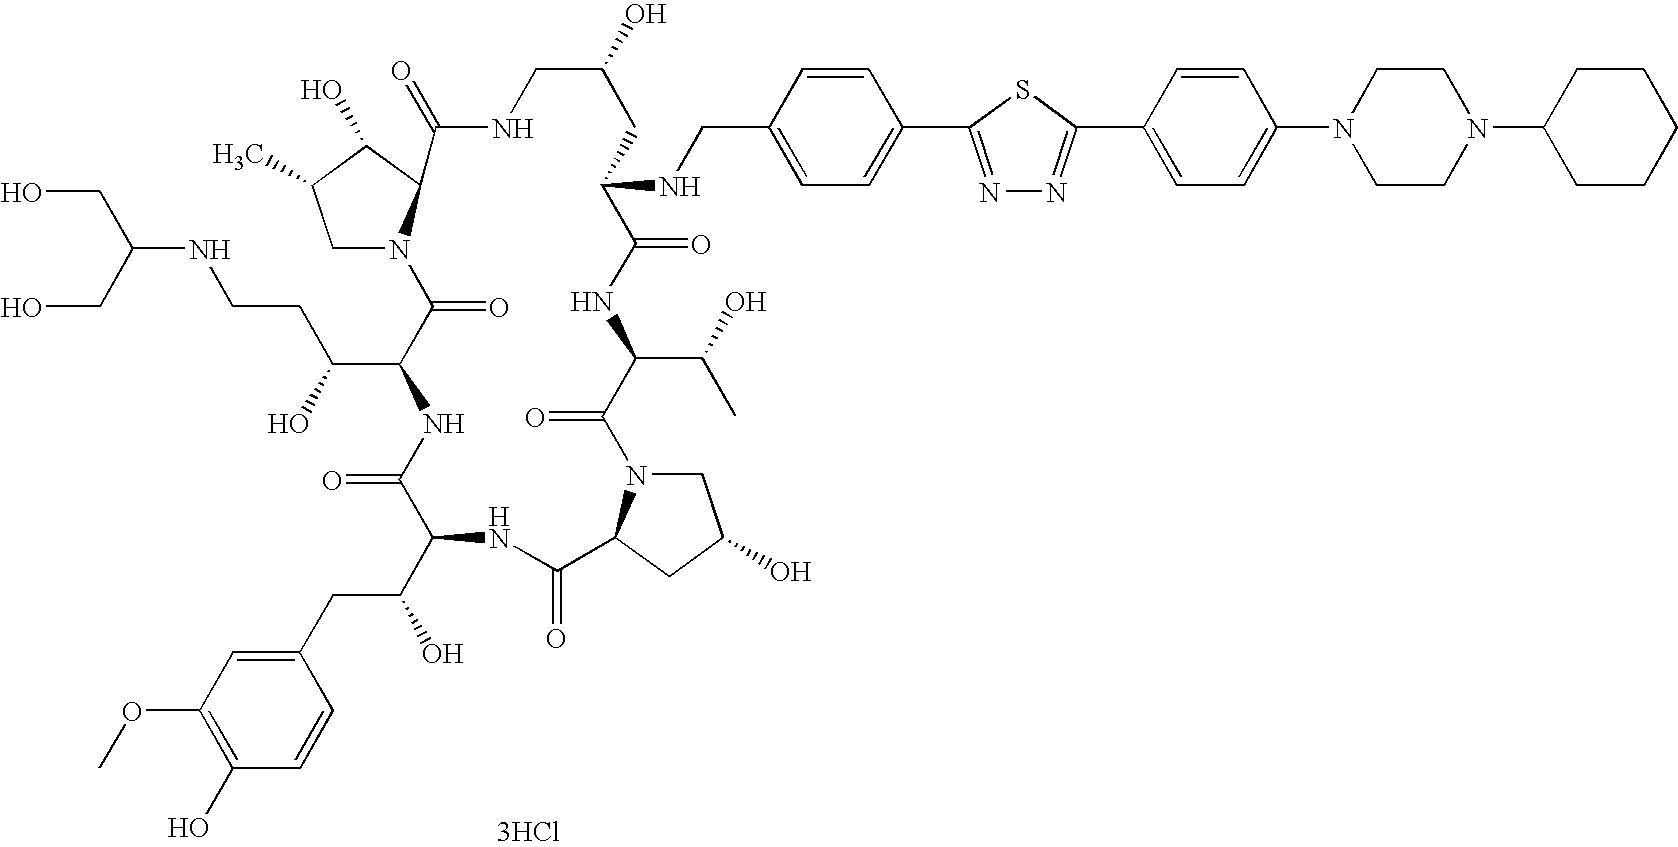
C1N2C(C(O)C1C)C(=O)NCC(O)CC(NCC1=CC=C(C3=NN=C(C4=CC=C(N5CCN(C6CCCCC6)CC5)C=C4)S3)C=C1)C(=O)NC(C(C)O)C(=O)N1CC(O)CC1C(=O)NC(C(CC1=CC(OC)=C(O)C=C1)O)C(=O)NC(C(O)CCNC(CO)CO)C2=O.[3HCl]
